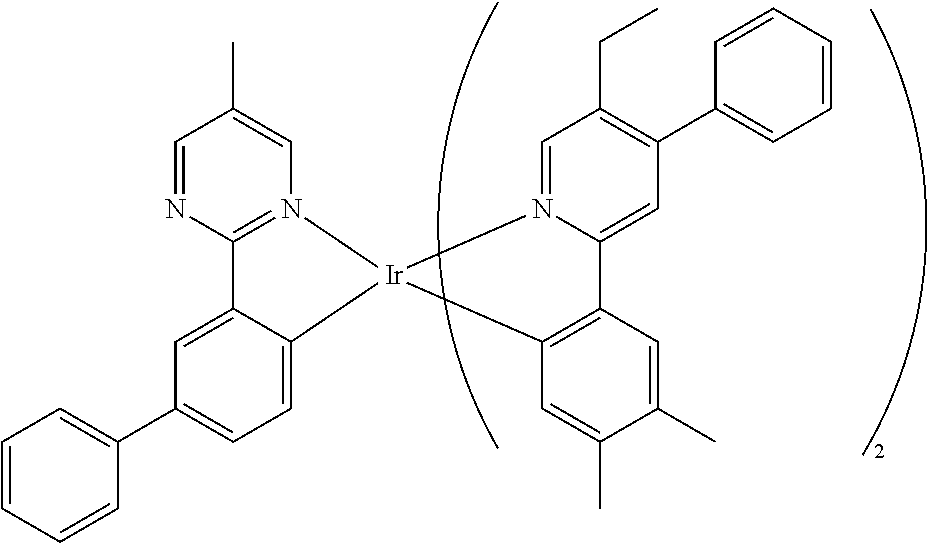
C12=N(C=C(C)C=N1)[Ir]1(C3=CC=C(C4=CC=CC=C4)C=C23)C2=C(C3=CC(C4=CC=CC=C4)=C(CC)C=N31)C=C(C)C(C)=C2
